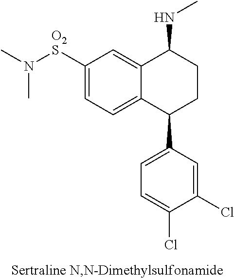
C12=CC([O2S]N(C)C)=CC=C1C(C1=CC=C(Cl)C(Cl)=C1)CCC2NC
